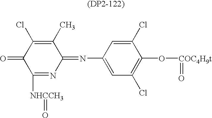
C1(Cl)=C(C)C(=NC2=CC(Cl)=C(O[COC4H9t]=O)C(Cl)=C2)N=C([NHCCH3]=O)C1=O
